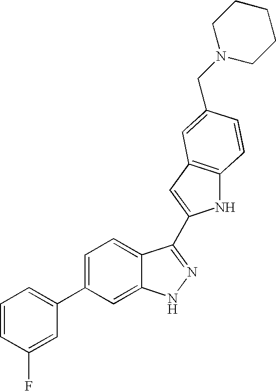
C1=CC(F)=CC(C2=CC=C3C(=C2)NN=C3C2=CC3=C(N2)C=CC(CN2CCCCC2)=C3)=C1
